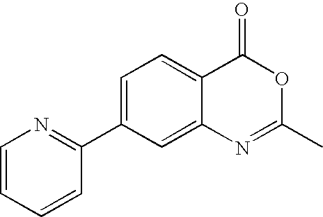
C1=C(C2=NC=CC=C2)C=C2C(=C1)C(=O)OC(C)=N2
